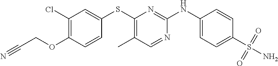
C1(Cl)=C(OCC#N)C=CC(SC2=C(C)C=NC(NC3=CC=C(S(N)(=O)=O)C=C3)=N2)=C1
